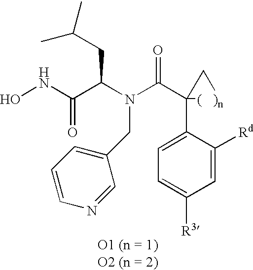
ONC(C(N(C(C1(C2=CC=C([R3])C=C2[Rd])[(   )n]C1)=O)CC1=CC=CN=C1)CC(C)C)=O
